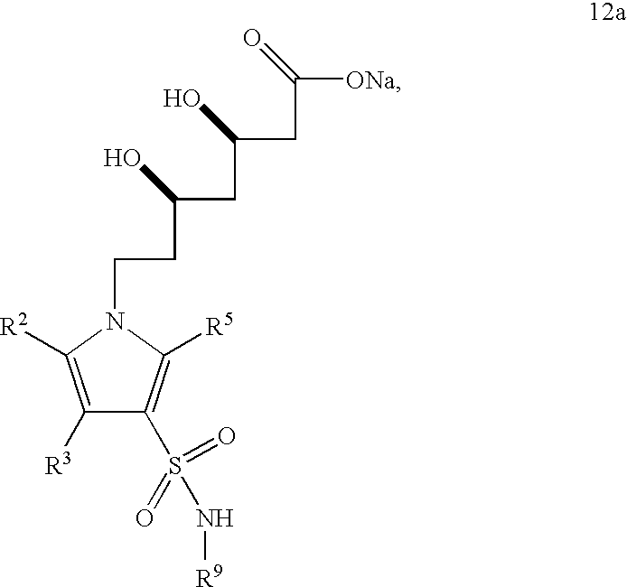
C(CN1C([R2])=C([R3])C(S(=O)(=O)N[R9])=C1[R5])C(CC(CC([ONa])=O)O)O
